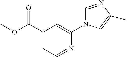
O(C(C1=CC=NC(N2C=NC(C)=C2)=C1)=O)C
